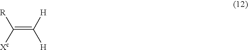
C(=C([H])[H])([R])[Xc]
